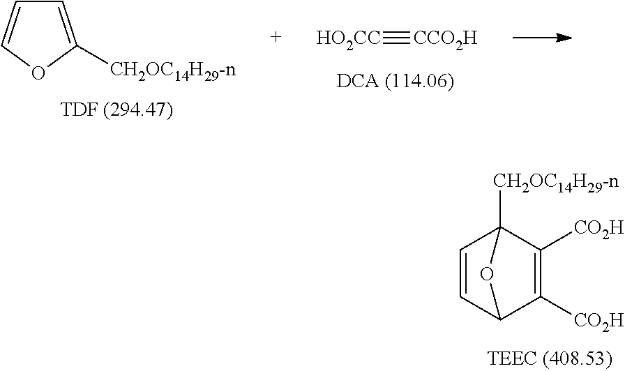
C1=COC([CH2OC14H29-n])=C1.[HO2CC]#[CCO2H].C1([CO2H])=C([CO2H])C2C=CC1([CH2OC14H29-n])O2
